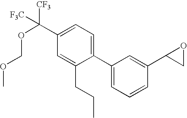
C1(C2=CC=C(C(OCOC)([CF3])[F3C])C=C2CCC)=CC=CC(C2CO2)=C1
